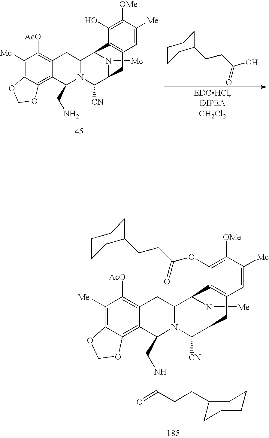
C1([Me])=C2C(=C3C(=C1[AcO])CC1N(C([CN])C4N([Me])C1C1=C(C4)C=C([Me])C([OMe])=C1O)C3CN)OCO2.C1CCC(CCC(O)=O)CC1.C1([Me])=C2C(=C3C(=C1[AcO])CC1N(C([CN])C4N([Me])C1C1=C(C4)C=C([Me])C([OMe])=C1OC(CCC1CCCCC1)=O)C3CNC(CCC1CCCCC1)=O)OCO2
